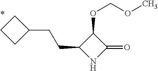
C1(OCOC)C(CCC2CCC2)NC1=O
